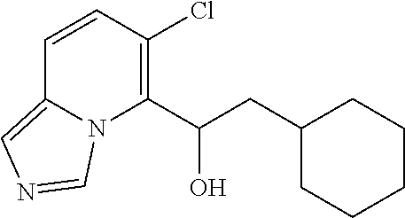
C1=CC(Cl)=C(C(CC2CCCCC2)O)N2C1=CN=C2
